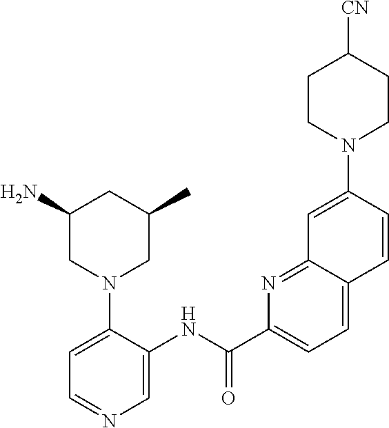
C1(N)CN(C2=CC=NC=C2NC(C2=CC=C3C(=N2)C=C(N2CCC([CN])CC2)C=C3)=O)CC(C)C1
